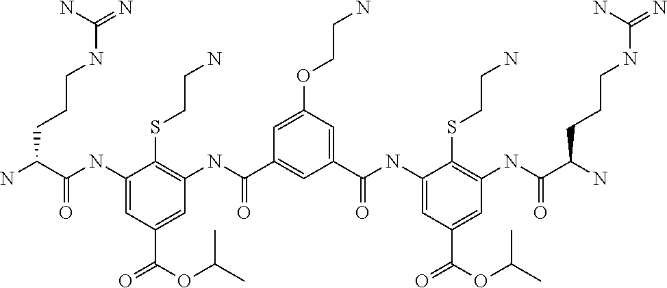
C1=C(OCCN)C=C(C(NC2=CC(C(OC(C)C)=O)=CC(NC(C(N)CCCNC(=N)N)=O)=C2SCCN)=O)C=C1C(NC1=C(SCCN)C(NC(C(N)CCCNC(=N)N)=O)=CC(C(OC(C)C)=O)=C1)=O
